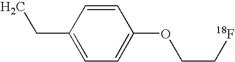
CCC1=CC=C(OCC[18F])C=C1
